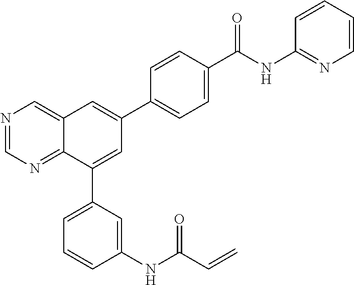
C1=CC(C(NC2=NC=CC=C2)=O)=CC=C1C1=CC2=CN=CN=C2C(C2=CC=CC(NC(C=C)=O)=C2)=C1
